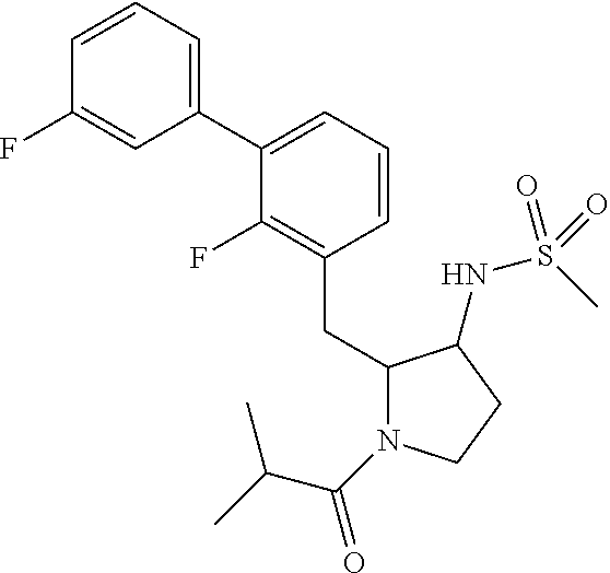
C1(C2=CC=CC(F)=C2)=CC=CC(CC2N(C(C(C)C)=O)CCC2NS(C)(=O)=O)=C1F
